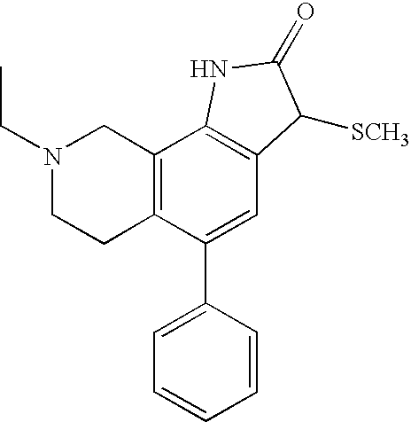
C12=C(C(C3=CC=CC=C3)=CC3=C1NC(=O)C3[SCH3])CCN(CC)C2
